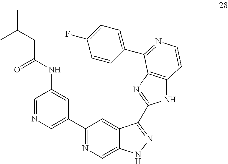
C1=NC=C(C2=NC=C3C(=C2)C(C2=NC4=C(N2)C=CN=C4C2=CC=C(F)C=C2)=NN3)C=C1NC(CC(C)C)=O
